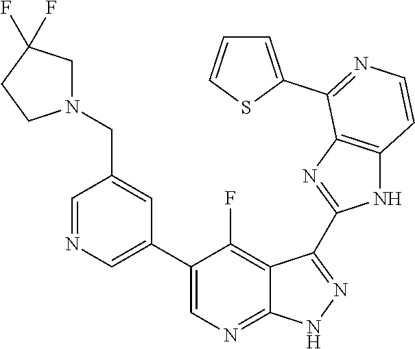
C1=NC=C(C2=CN=C3C(=C2F)C(C2=NC4=C(N2)C=CN=C4C2=CC=CS2)=N[N H]3)C=C1CN1CC(F)(F)CC1
